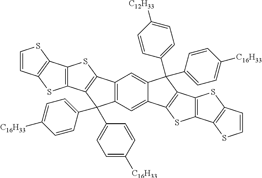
C12=C(C=C3C(=C1)C(C1=CC=C([C12H33])C=C1)(C1=CC=C([C16H33])C=C1)C1=C3SC3=C1SC1=C3SC=C1)C(C1=CC=C([C16H33])C=C1)(C1=CC=C([C16H33])C=C1)C1=C2SC2=C1SC1=C2SC=C1
